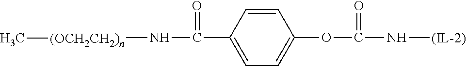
N([(OCH2CH2)n]C)C(=O)C1=CC=C(OC(N[(IL-2)])=O)C=C1
